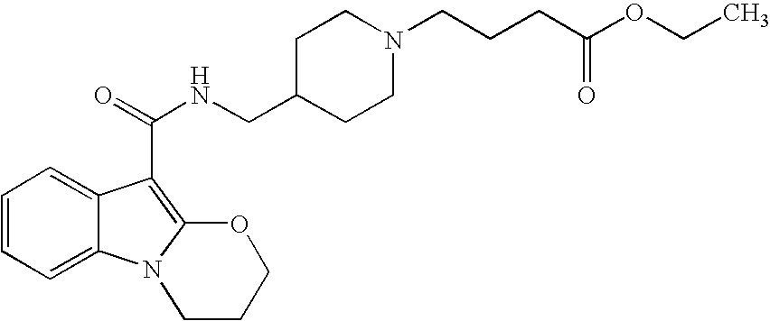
C1=CC=C2C(=C1)C(C(=O)NCC1CCN(CCCC(OCC)=O)CC1)=C1N2CCCO1
